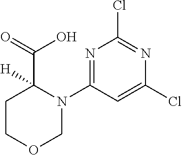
ClC1=CC(N2C(C(O)=O)([H])CCOC2)=NC(Cl)=N1
